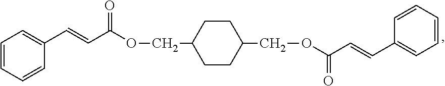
C1=CC=CC(C=CC(OCC2CCC(COC(C=CC3=CC=CC=C3)=O)CC2)=O)=C1
